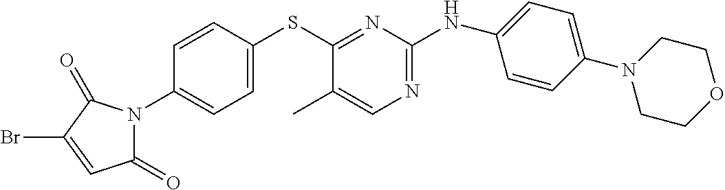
C1=CC(SC2=NC(NC3=CC=C(N4CCOCC4)C=C3)=NC=C2C)=CC=C1N1C(=O)C=C(Br)C1=O
